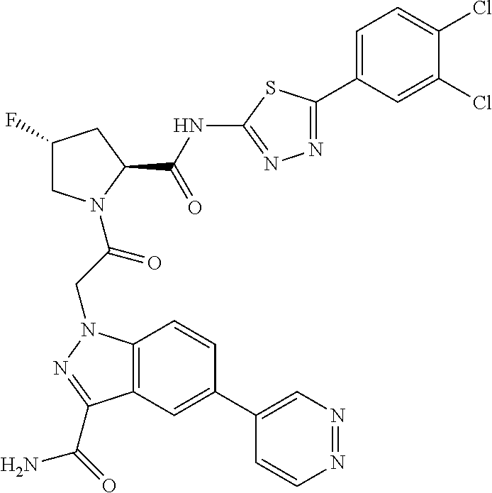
C1(C2=CC3=C(C=C2)N(CC(=O)N2CC(F)CC2C(NC2=NN=C(C4=CC=C(Cl)C(Cl)=C4)S2)=O)N=C3C(=O)N)=CN=NC=C1
